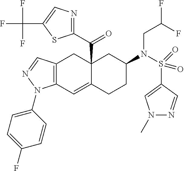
C12(C(C3=NC=C(C(F)(F)F)S3)=O)C(=CC3=C(C1)C=NN3C1=CC=C(F)C=C1)CCC(N(S(C1=CN(C)N=C1)(=O)=O)CC(F)F)C2
